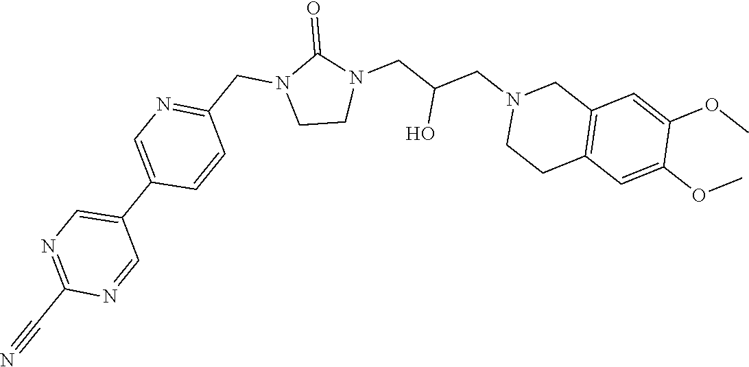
C12=C(C=C(OC)C(OC)=C1)CCN(CC(CN1C(=O)N(CC3=NC=C(C4=CN=C(C#N)N=C4)C=C3)CC1)O)C2
